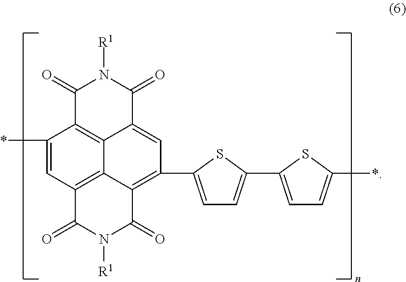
*C1=CC2=C3C4=C1C(=O)N([R1])C(=O)C4=CC(C1=CC=C(C4=CC=C(*)S4)S1)=C3C(=O)N([R1])C2=O
